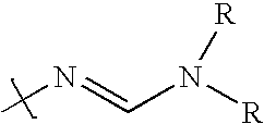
CN=CN([R])[R]
